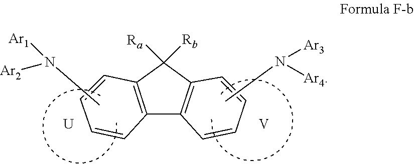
C12=C(C3=C(C1([Ra])[Rb])C=CC=C3)C=CC=C2.CN([Ar1])[Ar2].CN([Ar3])[Ar4].[U].[V]
